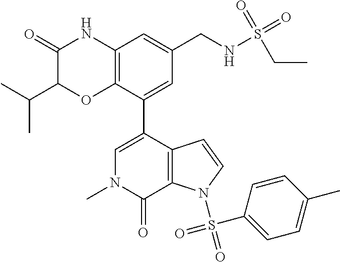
C1(=O)C(C(C)C)OC2=C(N1)C=C(CNS(=O)(CC)=O)C=C2C1=CN(C)C(=O)C2=C1C=CN2S(=O)(C1=CC=C(C)C=C1)=O
